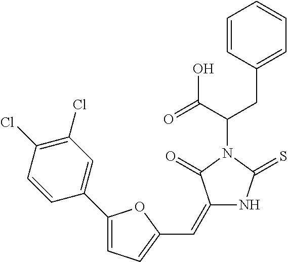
C1=CC(CC(C(=O)O)N2C(=O)C(=CC3=CC=C(C4=CC(Cl)=C(Cl)C=C4)O3)NC2=S)=CC=C1
